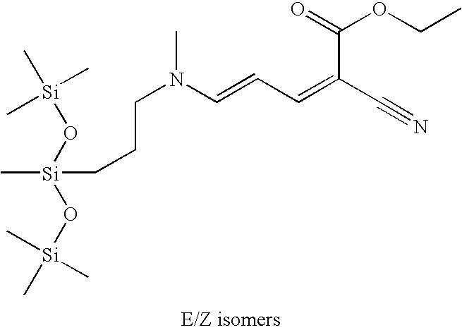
[Si](C)(CCCN(C)C=CC=C(C#N)C(=O)OCC)(O[Si](C)(C)C)O[Si](C)(C)C
